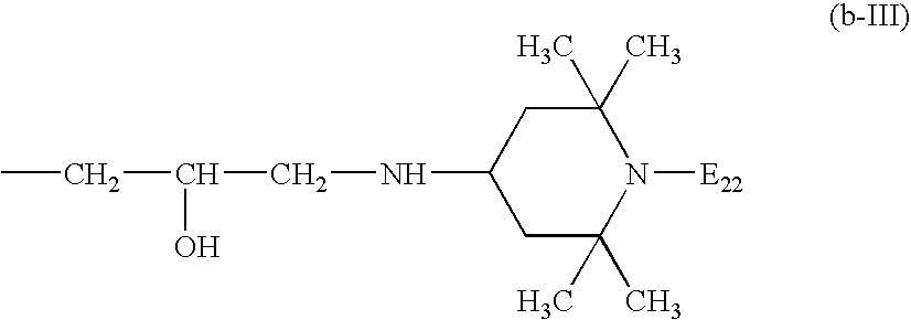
N(C1CC(C)(C)N([E22])C(C)(C)C1)CC(CC)O
